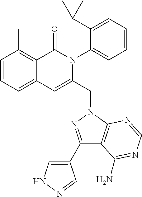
C1=CC=C2C(=C1C)C(=O)N(C1=CC=CC=C1C(C)C)C(CN1C3=C(C(C4=CNN=C4)=N1)C(N)=NC=N3)=C2
